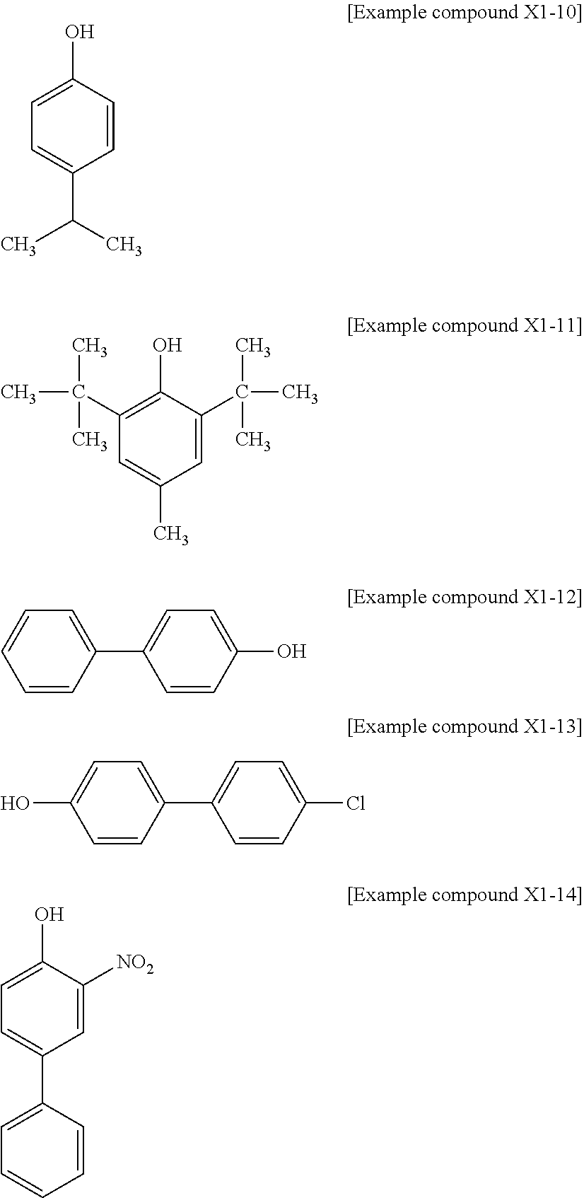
C1=C(C(C)C)C=CC(O)=C1.C1=C(C)C=C(C(C)(C)C)C(O)=C1C(C)(C)C.C1=CC(C2=CC=C(O)C=C2)=CC=C1.C1=CC(C2=CC=C(Cl)C=C2)=CC=C1O.C1=C(C2=CC=CC=C2)C=C([NO2])C(O)=C1
